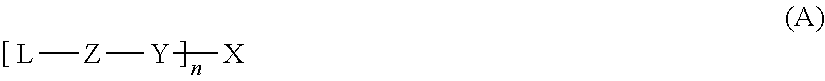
[L][Z][Y][X]
